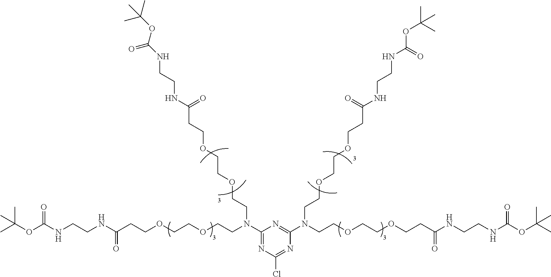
C1(N(CCOCCOCCC(=O)NCCNC(OC(C)(C)C)=O)CCOCCOCCC(NCCNC(OC(C)(C)C)=O)=O)=NC(Cl)=NC(N(CCOCCOCCC(=O)NCCNC(OC(C)(C)C)=O)CCOCCOCCC(NCCNC(OC(C)(C)C)=O)=O)=N1
